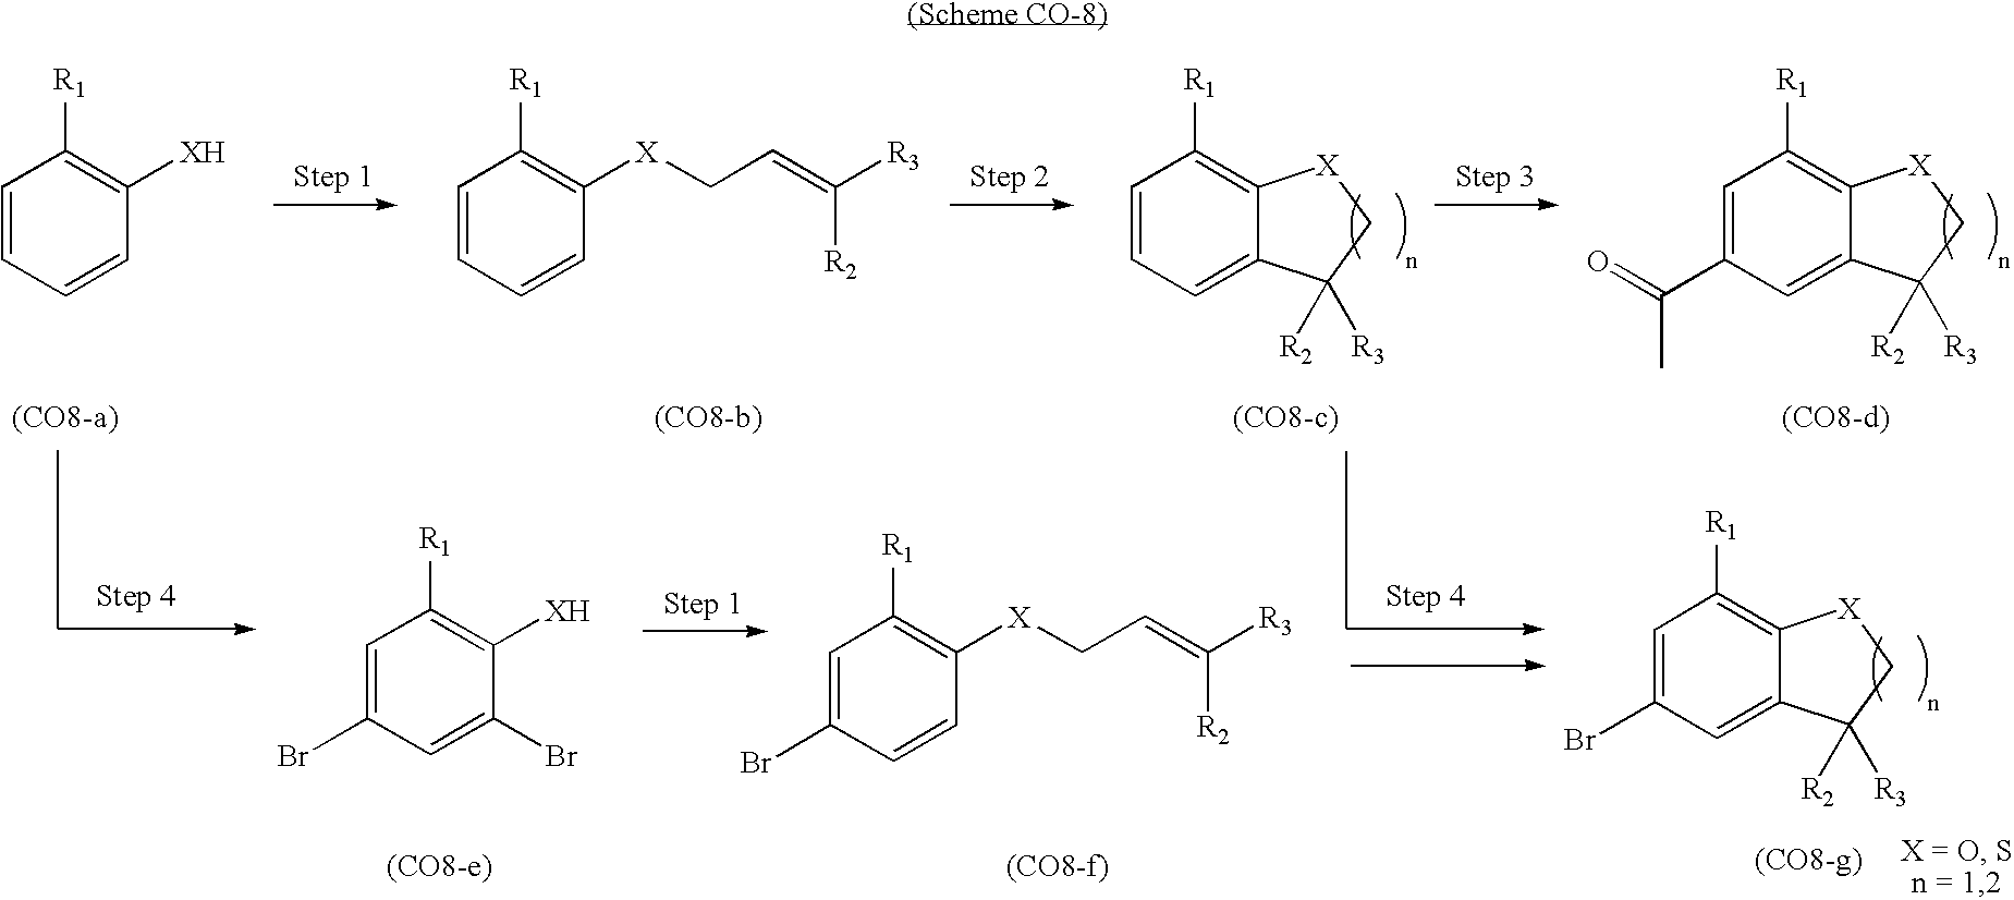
C1=CC=CC([XH])=C1[R1].C1=CC=CC([X]CC=C([R3])[R2])=C1[R1].C1=CC=C2C(=C1[R1])[X]CC2([R2])[R3].C1=C(C(=O)C)C=C2C(=C1[R1])[X]CC2([R2])[R3].C1=C(Br)C=C(Br)C([XH])=C1[R1].C1=C(Br)C=CC([X]CC=C([R3])[R2])=C1[R1].C1=C(Br)C=C2C(=C1[R1])[X]CC2([R2])[R3]
